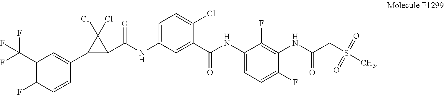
C1(C2=CC(C(F)(F)F)=C(F)C=C2)C(Cl)(Cl)C1C(=O)NC1=CC=C(Cl)C(C(NC2=CC=C(F)C(NC(CS(C)(=O)=O)=O)=C2F)=O)=C1
